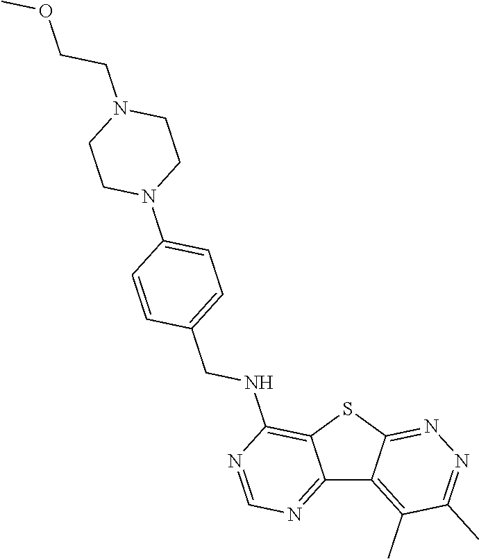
C12=NC=NC(NCC3=CC=C(N4CCN(CCOC)CC4)C=C3)=C1SC1=NN=C(C)C(C)=C21
